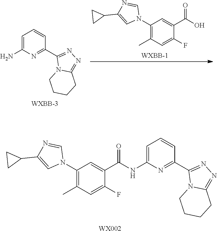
C1=C(NC(C2=CC(N3C=NC(C4CC4)=C3)=C(C)C=C2F)=O)N=C(C2=NN=C3N2CCCC3)C=C1.[WX002].C1=C(N)N=C(C2=NN=C3N2CCCC3)C=C1.C1(N2C=NC(C3CC3)=C2)=C(C)C=C(F)C(C(O)=O)=C1
